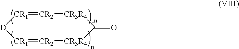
[CR1]1=[CR2][CR3R4]C(=O)[CR3R4][CR2]=[CR1][D]1
